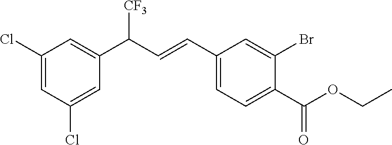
C1(C=CC(C2=CC(Cl)=CC(Cl)=C2)[CF3])=CC=C(C(OCC)=O)C(Br)=C1
